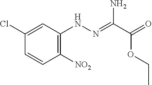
C1(Cl)=CC(NN=C(C(=O)OCC)N)=C([NO2])C=C1
